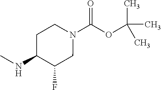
N1(C(OC(C)(C)C)=O)CCC(NC)C(F)C1
